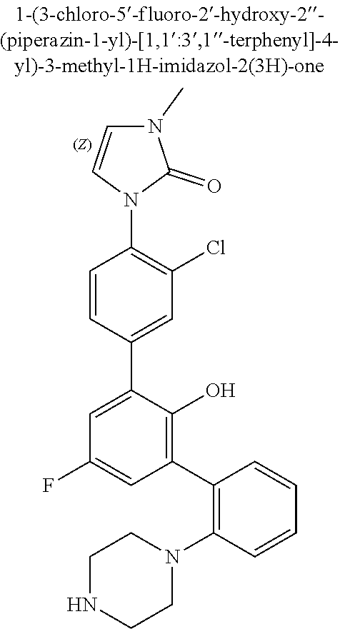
C1CNCCN1C1=C(C2=C(O)C(C3=CC(Cl)=C(N4C=CN(C)C4=O)C=C3)=CC(F)=C2)C=CC=C1
